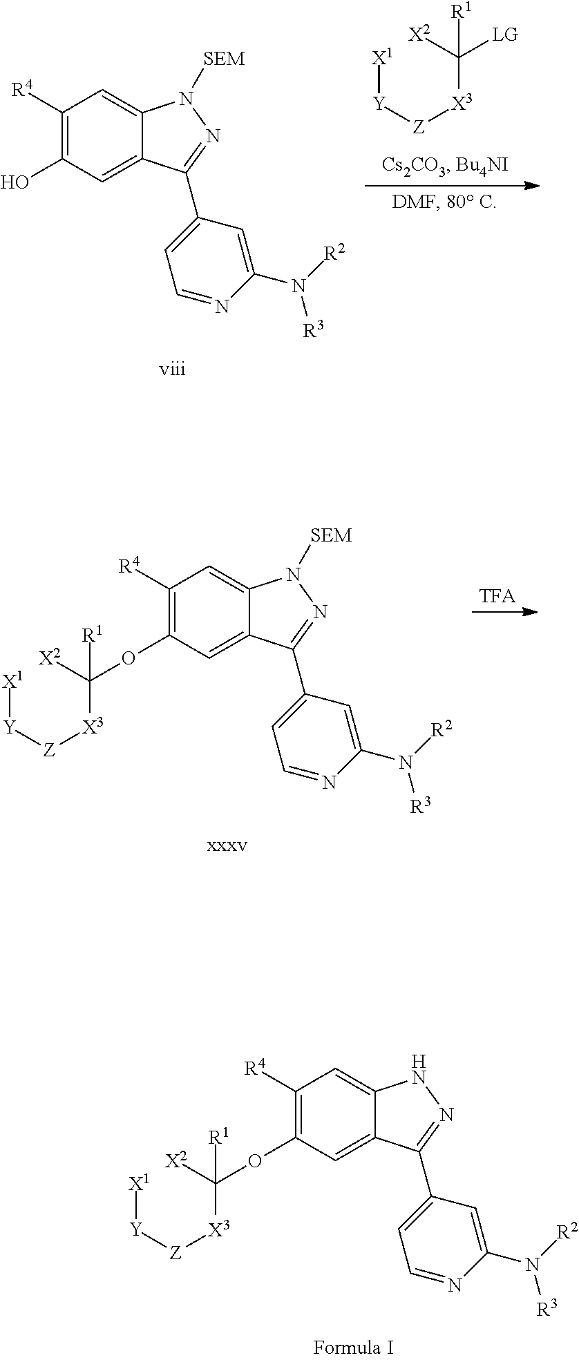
C1([R4])=C(O)C=C2C(=C1)N([SEM])N=C2C1=CC=NC(N([R2])[R3])=C1.[X1][Y][Z][X3]C([X2])([LG])[R1].C1([R4])=C(OC([X3][Z][Y][X1])([X2])[R1])C=C2C(=C1)N([SEM])N=C2C1=CC=NC(N([R2])[R3])=C1.C1([R4])=C(OC([X3][Z][Y][X1])([X2])[R1])C=C2C(=C1)NN=C2C1=CC=NC(N([R2])[R3])=C1
